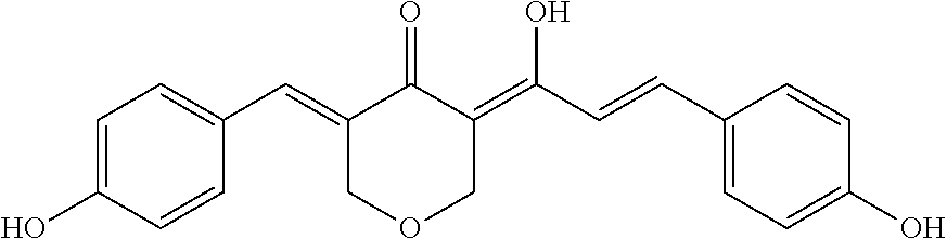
C1=C(O)C=CC(C=C2C(=O)C(=C(O)C=CC3=CC=C(O)C=C3)COC2)=C1
